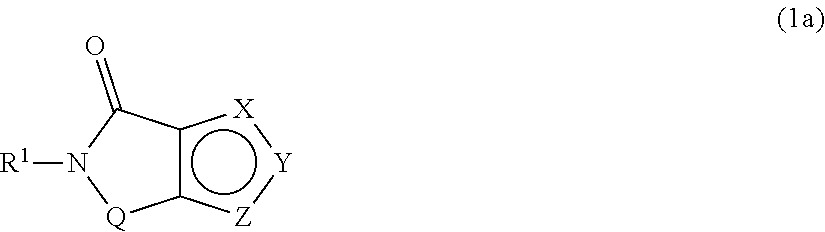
[R1]N1[Q]C2C(C1=O)[X][Y][Z]2
